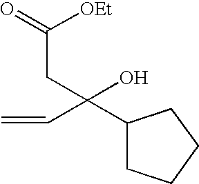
C1(C(O)(C=C)CC([OEt])=O)CCCC1
